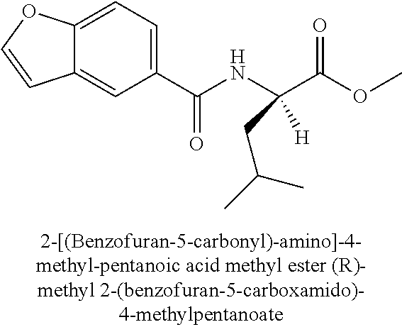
C1(C(=O)NC(C(=O)OC)([H])CC(C)C)=CC=C2C(=C1)C=CO2
